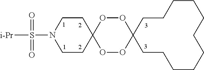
C1CC2(CCCCCCCCC1)OOC1(OO2)CCN(S([i-Pr])(=O)=O)CC1
